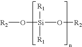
[R1][Si](O[R2])(O[R2])[R1]
